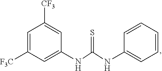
[CF3]C1=CC(NC(NC2=CC=CC=C2)=S)=CC([F3C])=C1
